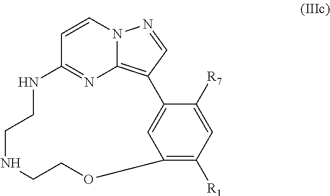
N12C3=C(C=N1)C1=CC(=C([R1])C=C1[R7])OCCNCCNC(=N3)C=C2
